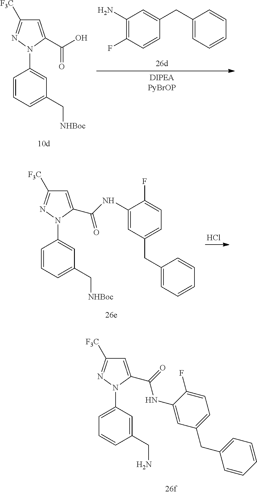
C1=C(C(O)=O)N(C2=CC(C[NHBoc])=CC=C2)N=C1[F3C].C1(N)=C(F)C=CC(CC2=CC=CC=C2)=C1.C1=C(C(NC2=CC(CC3=CC=CC=C3)=CC=C2F)=O)N(C2=CC(C[NHBoc])=CC=C2)N=C1[F3C].Cl.C1=C(C(=O)NC2=CC(CC3=CC=CC=C3)=CC=C2F)N(C2=CC=CC(CN)=C2)N=C1[F3C]
